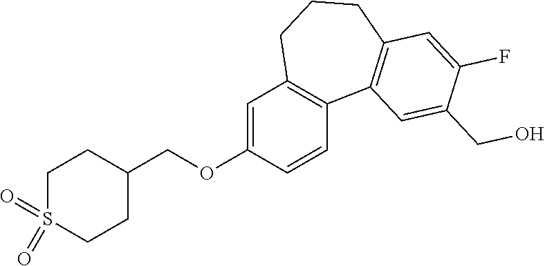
C1=C(OCC2CCS(=O)(=O)CC2)C=CC2=C1CCCC1=C2C=C(CO)C(F)=C1
